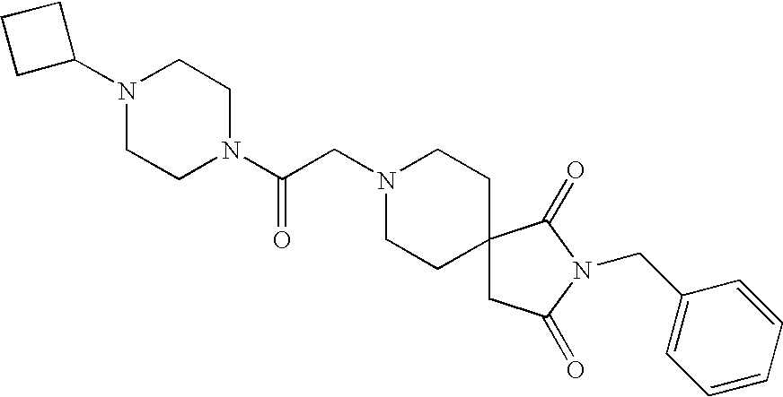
N1(C2CCC2)CCN(C(CN2CCC3(CC2)CC(=O)N(CC2=CC=CC=C2)C3=O)=O)CC1
